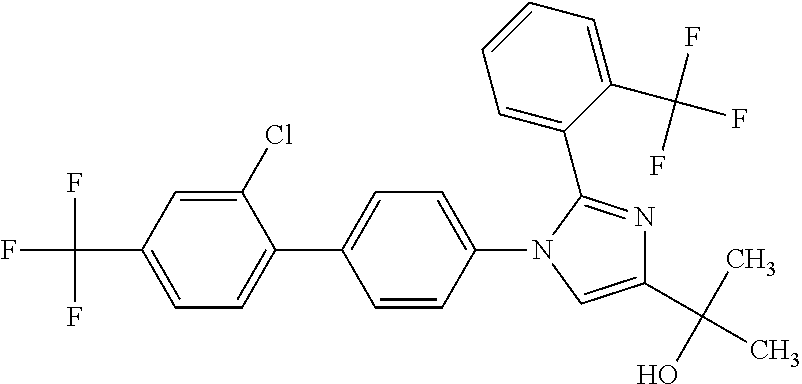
C1=C(C(F)(F)F)C=C(Cl)C(C2=CC=C(N3C=C(C(C)(O)C)N=C3C3=CC=CC=C3C(F)(F)F)C=C2)=C1
